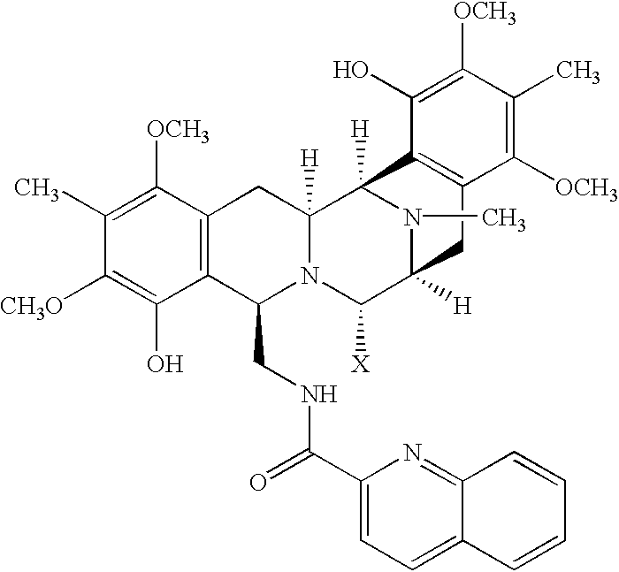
C1(C)=C([OCH3])C2=C(C(O)=C1[CH3O])C(CNC(C1=CC=C3C(=N1)C=CC=C3)=O)N1C([H])(C2)C2([H])N(C)C([H])(C1[X])CC1=C2C(O)=C([OCH3])C(C)=C1[OCH3]
